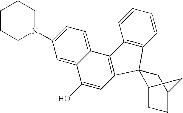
C1=CC=CC2=C1C1(C3=C2C2=CC=C(N4CCCCC4)C=C2C(O)=C3)C2CCC(C1)C2
